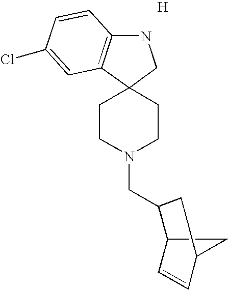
C1CN(CC2C3C=CC(C3)C2)CCC12CNC1=C2C=C(Cl)C=C1.[H]
